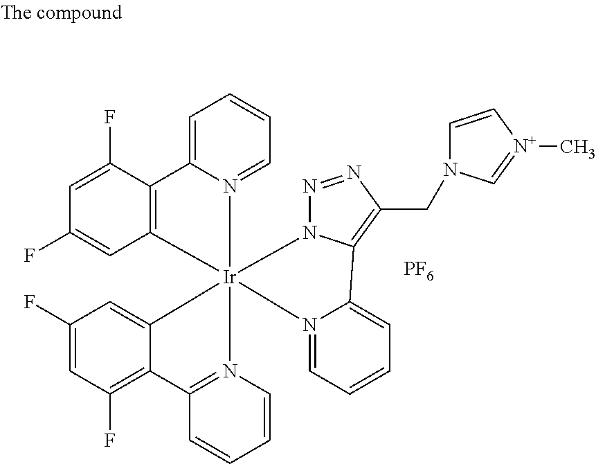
C1=C(F)C2=C(C=C1F)[Ir]13(C4=CC(F)=CC(F)=C4C4=N1C=CC=C4)(N1=CC=CC=C21)N1=CC=CC=C1C1=C(CN2C=C[N+](C)=C2)N=NN31.[PF6]
